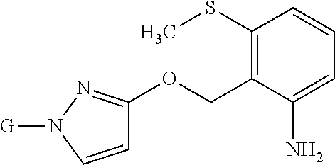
C1(SC)=C(COC2=NN([G])C=C2)C(N)=CC=C1
